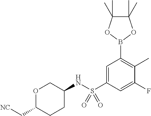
C1(S(=O)(NC2COC(C[NC])CC2)=O)=CC(B2OC(C)(C)C(C)(C)O2)=C(C)C(F)=C1
